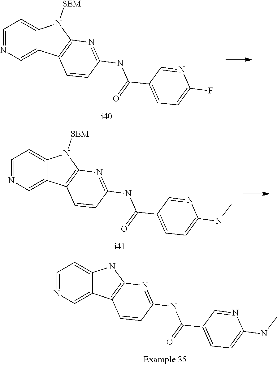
C1=NC=C2C(=C1)NC1=C2C=CC(NC(=O)C2=CC=C(NC)N=C2)=N1.C1=NC=C2C(=C1)N([SEM])C1=C2C=CC(NC(=O)C2=CC=C(F)N=C2)=N1.C1=NC=C2C(=C1)N([SEM])C1=C2C=CC(NC(=O)C2=CC=C(NC)N=C2)=N1
